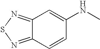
C12=NSN=C1C=CC(NC)=C2
